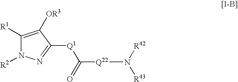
C1([R1])=C([OR3])C([Q1]C([Q22]N([R43])[R42])=O)=NN1[R2]
